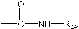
O=C(C)N[R24]
